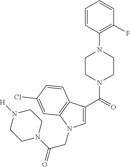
C1=CC(N2CCN(C(=O)C3=CN(CC(N4CCN([H])CC4)=O)C4=C3C=CC(Cl)=C4)CC2)=C(F)C=C1
